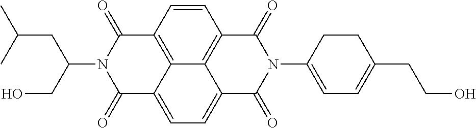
C1=C2C3=C(C=CC4=C3C(=C1)C(=O)N(C1=CC=C(CCO)CC1)C4=O)C(=O)N(C(CO)CC(C)C)C2=O
